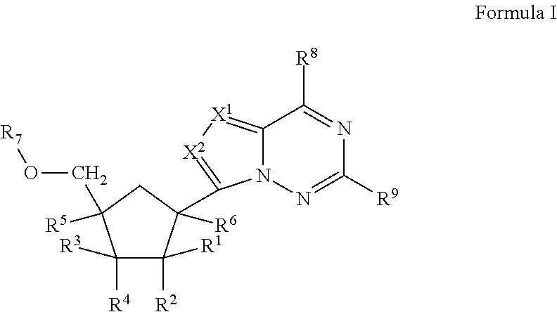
C1([R3])([R4])C([R2])([R1])C(C2=[X2][X1]=C3N2N=C([R9])N=C3[R8])([R6])CC1([R5])CO[R7]
